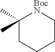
C1(C)(C)CCCC[BocN]1
